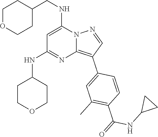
C(NC1=CC(NC2CCOCC2)=NC2=C(C3=CC(C)=C(C(NC4CC4)=O)C=C3)C=NN12)C1CCOCC1
